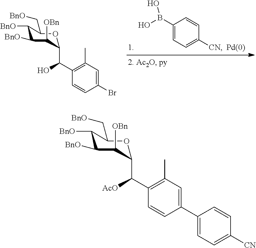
C1(Br)=CC(C)=C(C(C2C([OBn])C([BnO])C([BnO])C(C[BnO])O2)O)C=C1.C1([CN])=CC=C(B(O)O)C=C1.C1(C2=CC=C([CN])C=C2)=CC(C)=C(C(C2C([OBn])C([BnO])C([BnO])C(C[BnO])O2)[AcO])C=C1
